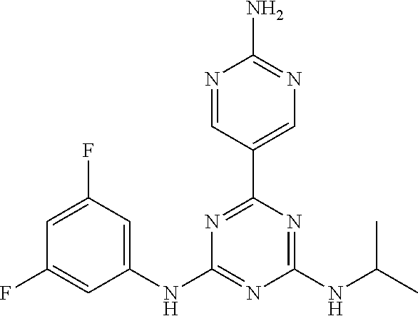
N1=CC(C2=NC(NC3=CC(F)=CC(F)=C3)=NC(NC(C)C)=N2)=CN=C1N
